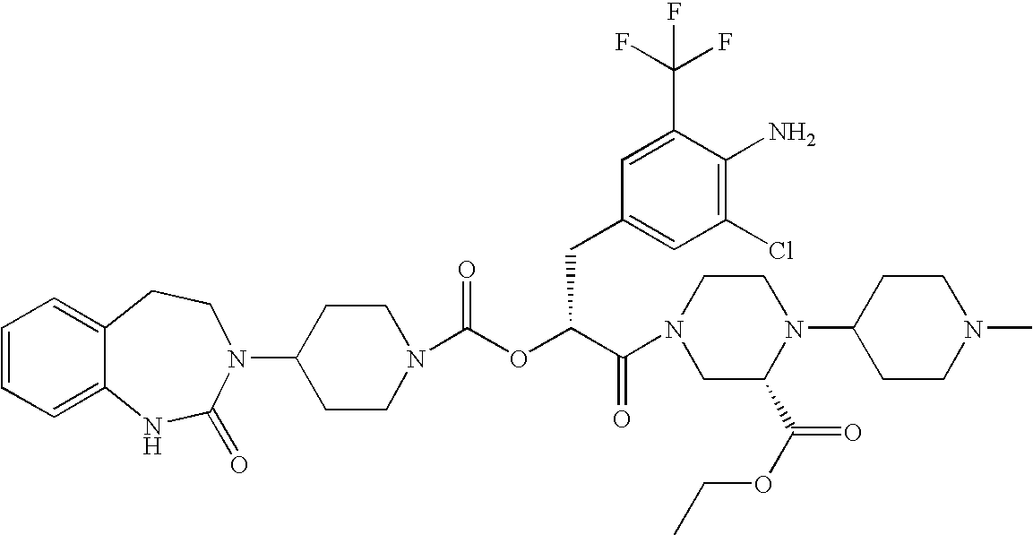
C12=CC=CC=C1NC(=O)N(C1CCN(C(OC(C(=O)N3CC(C(OCC)=O)N(C4CCN(C)CC4)CC3)CC3=CC(Cl)=C(N)C(C(F)(F)F)=C3)=O)CC1)CC2
